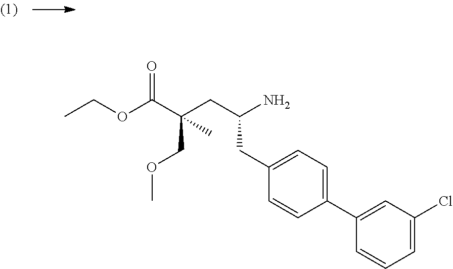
CCOC(C(CC(N)CC1=CC=C(C2=CC(Cl)=CC=C2)C=C1)(COC)C)=O
